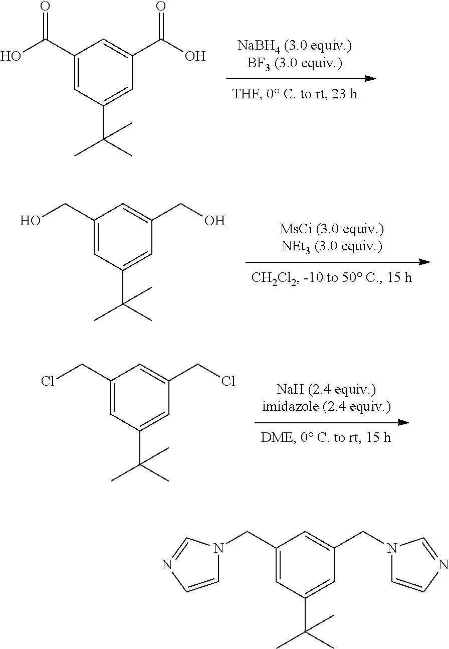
C1(C(O)=O)=CC(C(C)(C)C)=CC(C(O)=O)=C1.C1(CO)=CC(C(C)(C)C)=CC(CO)=C1.C1(CCl)=CC(C(C)(C)C)=CC(CCl)=C1.C1(CN2C=CN=C2)=CC(C(C)(C)C)=CC(CN2C=CN=C2)=C1
